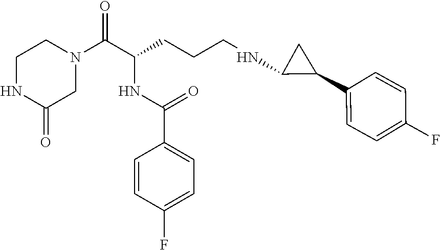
C1NC(=O)CN(C(C(CCCNC2C(C3=CC=C(F)C=C3)C2)NC(C2=CC=C(F)C=C2)=O)=O)C1
